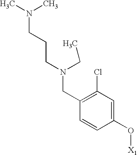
C1(O[X1])=CC(Cl)=C(CN(CCCN(C)C)CC)C=C1
